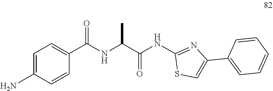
C1(N)=CC=C(C(=O)NC(C(NC2=NC(C3=CC=CC=C3)=CS2)=O)C)C=C1
